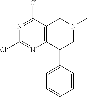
C1(Cl)=NC2=C(C(Cl)=N1)CN(C)CC2C1=CC=CC=C1
